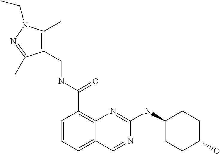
C1=CC=C2C(=C1C(NCC1=C(C)N(CC)N=C1C)=O)N=C(NC1CCC(O)CC1)N=C2
